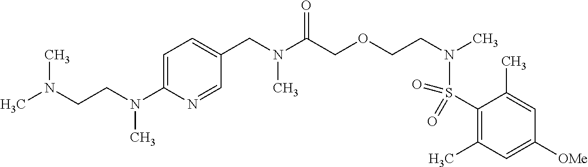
C1=C(N(CCN(C)C)C)N=CC(CN(C(COCCN(S(C2=C(C)C=C([OMe])C=C2C)(=O)=O)C)=O)C)=C1
